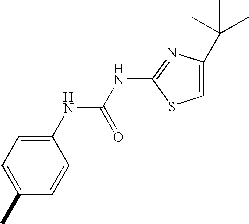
CC1=CC=C(NC(NC2=NC(C(C)(C)C)=CS2)=O)C=C1
